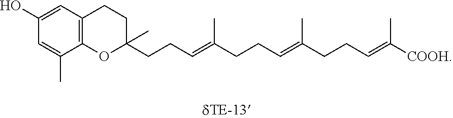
C1(O)=CC2=C(C(C)=C1)OC(CCC=C(CCC=C(CCC=C([COOH])C)C)C)(C)CC2
